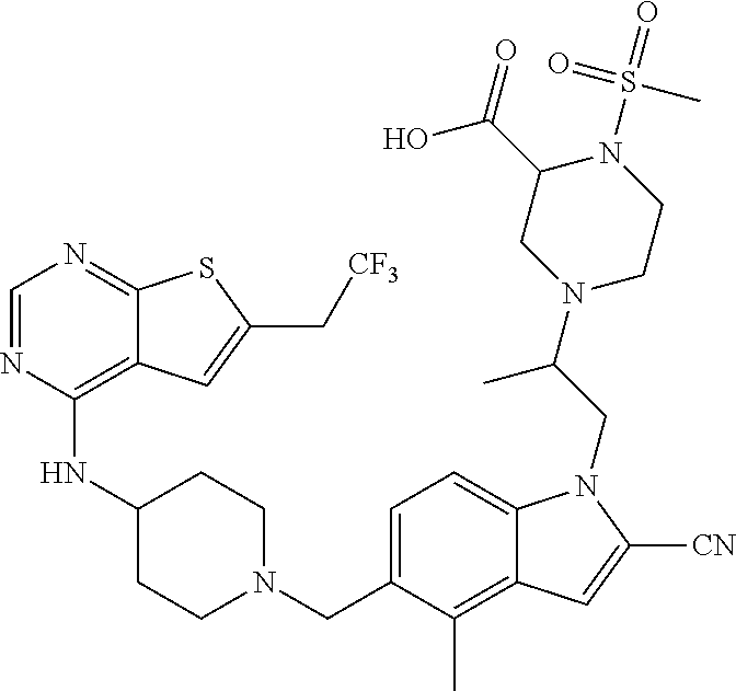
C1=NC(NC2CCN(CC3=CC=C4C(=C3C)C=C([CN])N4CC(N3CCN(S(=O)(C)=O)C(C(=O)O)C3)C)CC2)=C2C(=N1)SC(C[CF3])=C2
